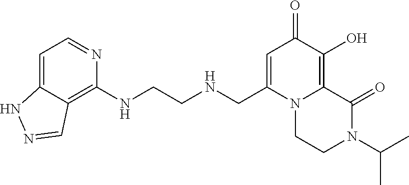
C1(NCCNCC2=CC(=O)C(O)=C3N2CCN(C(C)C)C3=O)=C2C(=CC=N1)NN=C2
